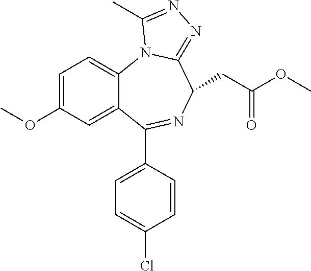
C1=C(OC)C=C2C(=C1)N1C(=NN=C1C)C(CC(OC)=O)N=C2C1=CC=C(Cl)C=C1
